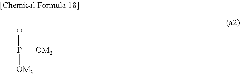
CP(=O)([OM2])[OM3]
